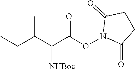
CCC(C(C(ON1C(=O)CCC1=O)=O)[NHBoc])C
